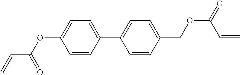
C1(C2=CC=C(COC(=O)C=C)C=C2)=CC=C(OC(C=C)=O)C=C1
